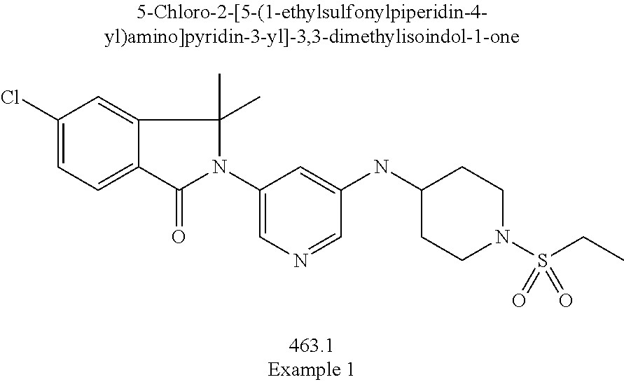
C1(Cl)=CC=C2C(=C1)C(C)(C)N(C1=CN=CC(NC3CCN(S(CC)(=O)=O)CC3)=C1)C2=O
